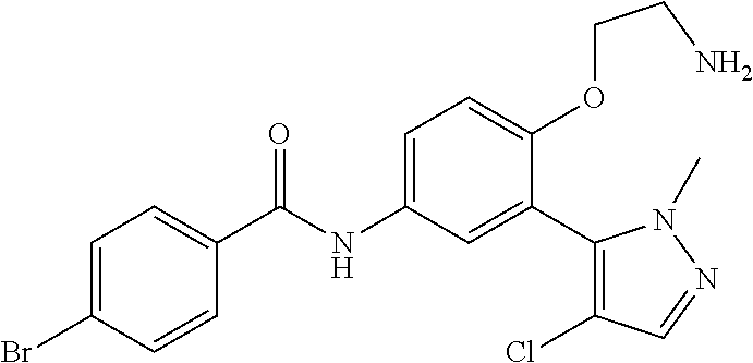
C1=CC(Br)=CC=C1C(=O)NC1=CC=C(OCCN)C(C2=C(Cl)C=NN2C)=C1
